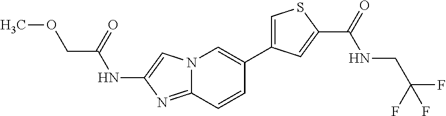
N12C(=NC(NC(COC)=O)=C1)C=CC(C1=CSC(C(=O)NCC(F)(F)F)=C1)=C2
